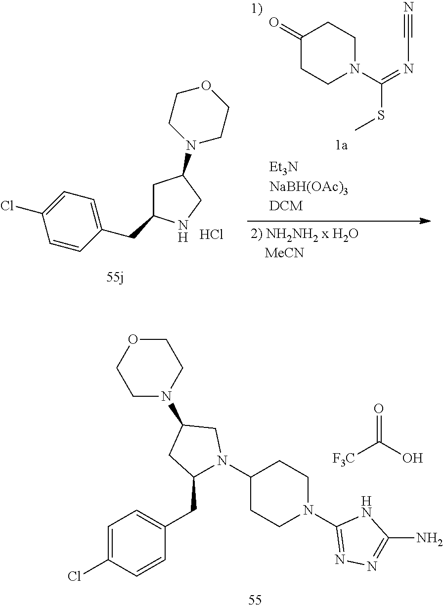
C1=C(Cl)C=CC(CC2CC(N3CCOCC3)CN2C2CCN(C3=NN=C(N)N3)CC2)=C1.O=C([F3C])O.C1C(CC2=CC=C(Cl)C=C2)NCC1N1CCOCC1.Cl.C1(=O)CCN(C(SC)=NC#N)CC1
